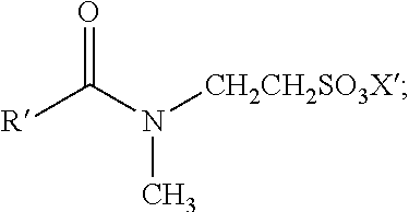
C([R])(N(C)[CH2CH2SO3X])=O
